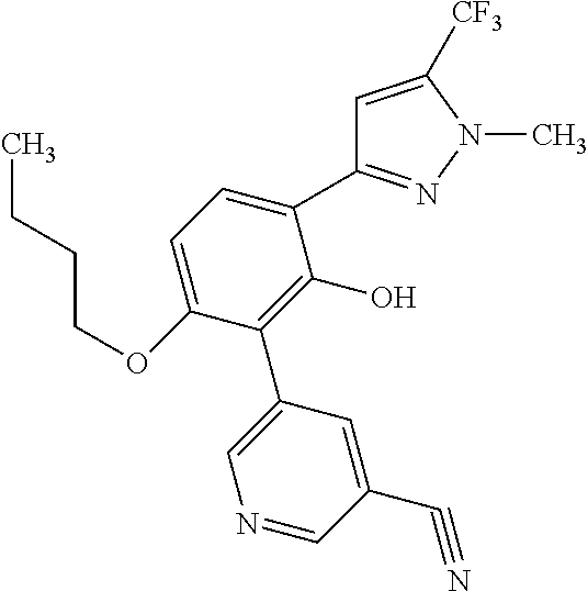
C1(OCCCC)=CC=C(C2=NN(C)C([CF3])=C2)C(O)=C1C1=CN=CC(C#N)=C1
